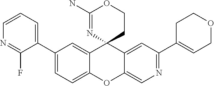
C1=CC=C(C2=CC=C3C(=C2)C2(C4=CC(C5=CCOCC5)=NC=C4O3)CCOC(N)=N2)C(F)=N1
